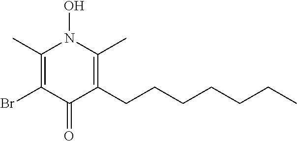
C1(C)=C(Br)C(=O)C(CCCCCCC)=C(C)N1O
